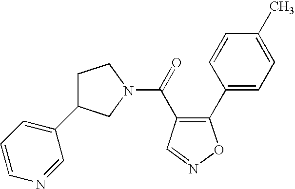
C1C(C2=CC=CN=C2)CN(C(=O)C2=C(C3=CC=C(C)C=C3)ON=C2)C1
